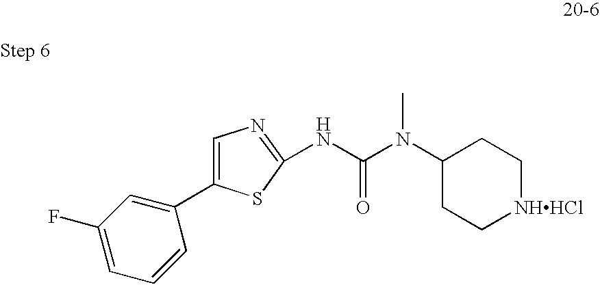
N(C(=O)N(C1CC[NHHCl]CC1)C)C1=NC=C(C2=CC(F)=CC=C2)S1
